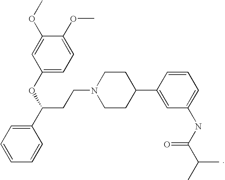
C1(C(CCN2CCC(C3=CC(NC(=O)C(C)C)=CC=C3)CC2)OC2=CC=C(OC)C(OC)=C2)=CC=CC=C1
